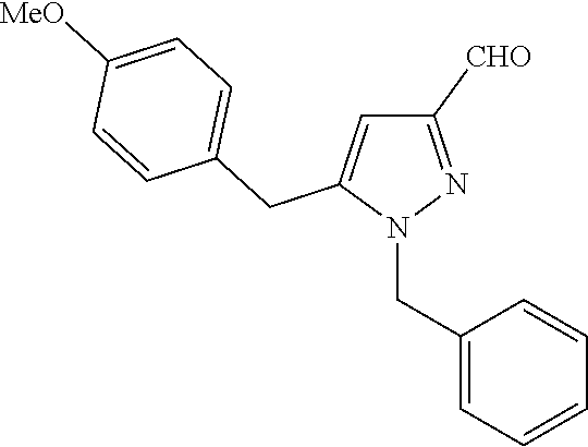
N1(CC2=CC=CC=C2)N=C([CHO])C=C1CC1=CC=C([MeO])C=C1
